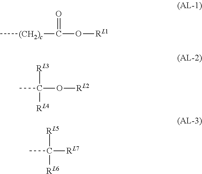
C[(CH2)c]C(O[RL1])=O.CC([RL3])([RL4])O[RL2].CC([RL5])([RL6])[RL7]
